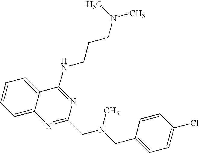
C12=CC=CC=C1C(NCCCN(C)C)=NC(CN(CC1=CC=C(Cl)C=C1)C)=N2
